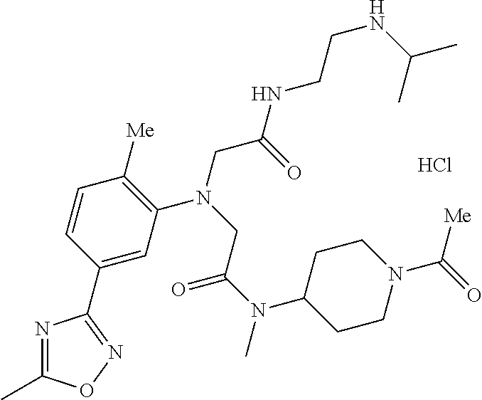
Cl.C1=C(C2=NOC(C)=N2)C=CC([Me])=C1N(CC(NCCNC(C)C)=O)CC(N(C)C1CCN(C(=O)[Me])CC1)=O
